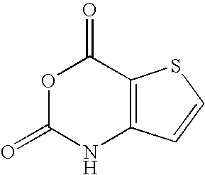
O1C(=O)NC2=C(C1=O)SC=C2
